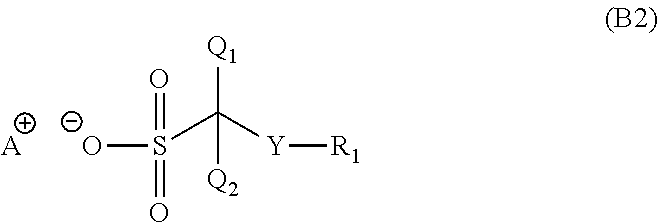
[O-]S(C([Y][R1])([Q1])[Q2])(=O)=O.[A]
